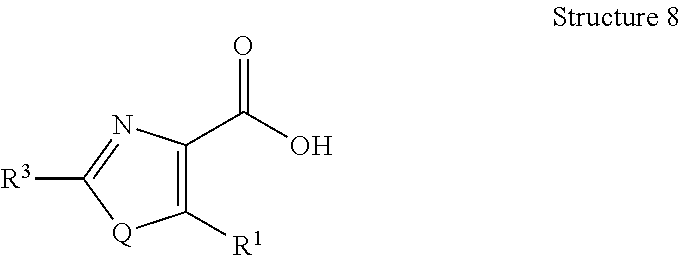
C1([R1])=C(C(O)=O)N=C([R3])[Q]1
